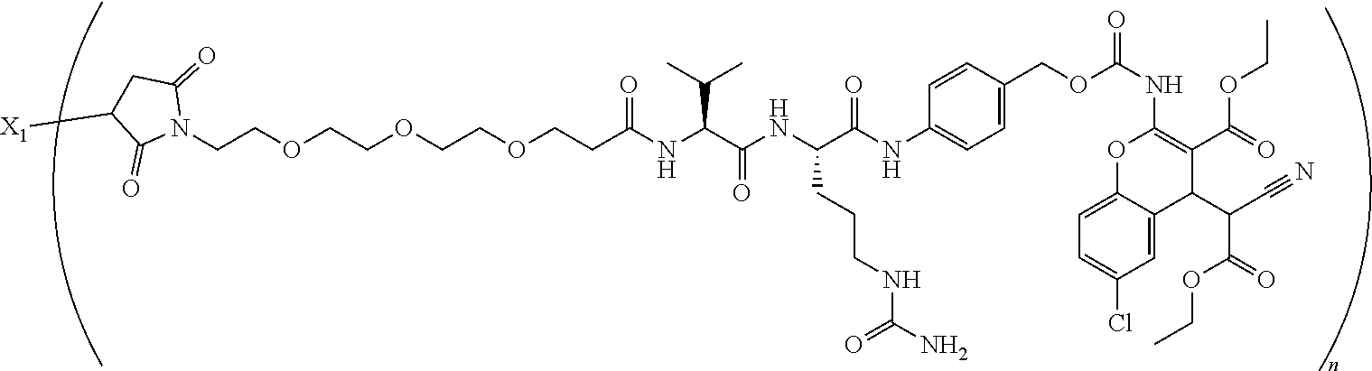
N1(CCOCCOCCOCCC(NC(C(NC(C(NC2=CC=C(COC(NC3=C(C(OCC)=O)C(C(C(OCC)=O)C#N)C4=CC(Cl)=CC=C4O3)=O)C=C2)=O)CCCNC(=O)N)=O)C(C)C)=O)C(=O)CC([X1])C1=O
